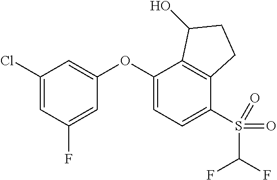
C1(OC2=CC=C(S(C(F)F)(=O)=O)C3=C2C(O)CC3)=CC(Cl)=CC(F)=C1
